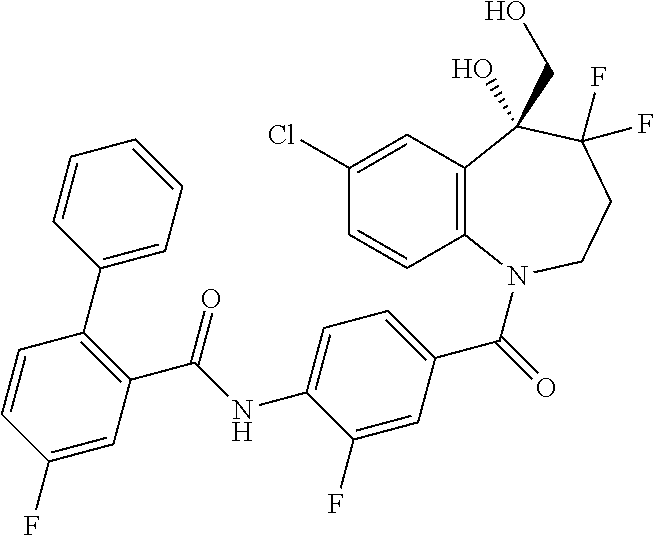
C1(Cl)=CC2=C(C=C1)N(C(=O)C1=CC=C(NC(C3=C(C4=CC=CC=C4)C=CC(F)=C3)=O)C(F)=C1)CCC(F)(F)C2(O)CO
